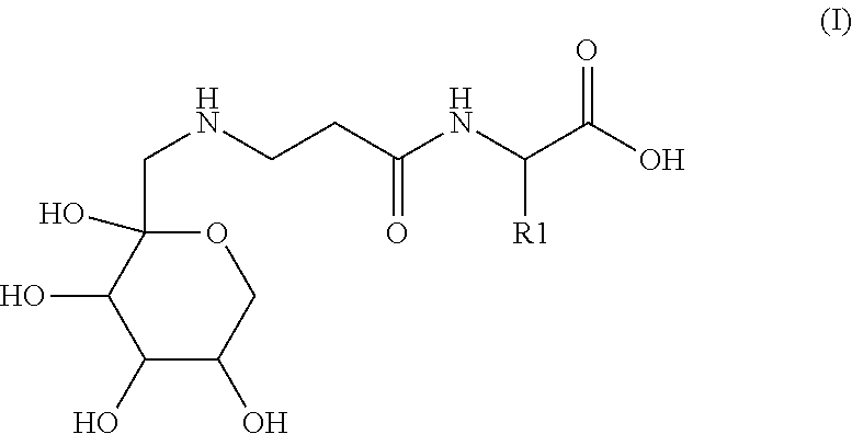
O1C(CNCCC(NC(C(O)=O)[R1])=O)(O)C(O)C(O)C(O)C1
